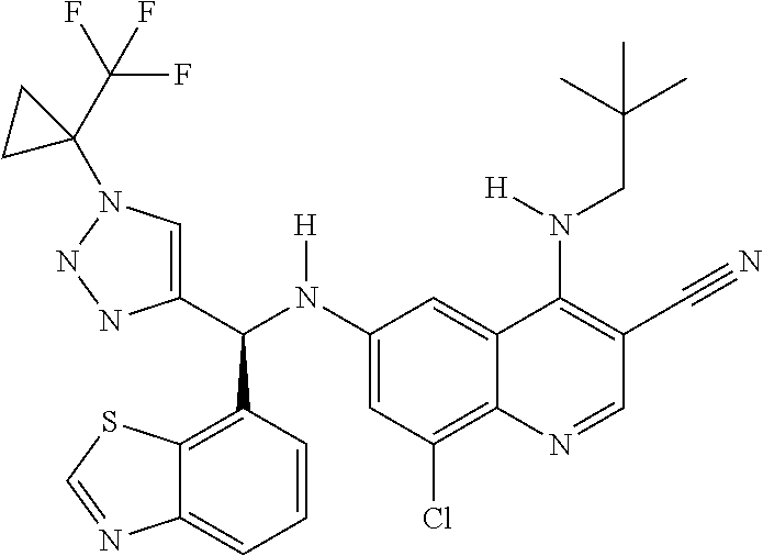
C1(N(C(C2=CN(C3(C(F)(F)F)CC3)NN2)C2=C3C(=CC=C2)N=CS3)[H])=CC(Cl)=C2C(=C1)C(N(CC(C)(C)C)[H])=C(C#N)C=N2
